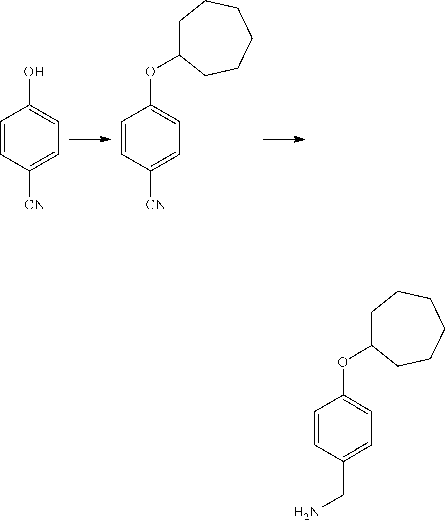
C1=CC([CN])=CC=C1O.C1=CC([CN])=CC=C1OC1CCCCCC1.C1=CC(CN)=CC=C1OC1CCCCCC1
